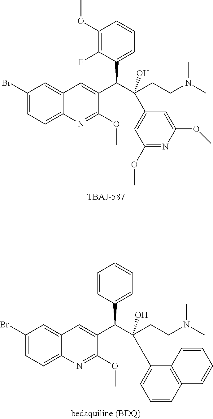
C1(Br)=CC=C2C(=C1)C=C(C(C1=CC=CC(OC)=C1F)C(CCN(C)C)(O)C1=CC(OC)=NC(OC)=C1)C(OC)=N2.C1(Br)=CC=C2C(=C1)C=C(C(C1=CC=CC=C1)C(CCN(C)C)(O)C1=CC=CC3=C1C=CC=C3)C(OC)=N2
